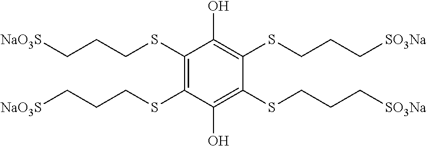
C1(SCCC[NaO3S])=C(SCCC[NaO3S])C(O)=C(SCCC[SO3Na])C(SCCC[SO3Na])=C1O
